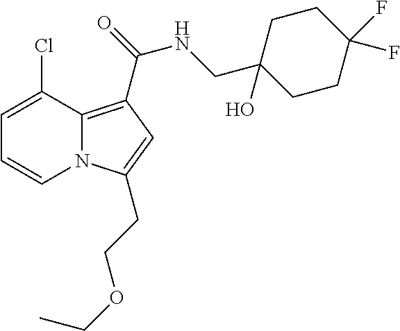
C1=C(Cl)C2=C(C(NCC3(O)CCC(F)(F)CC3)=O)C=C(CCOCC)N2C=C1
